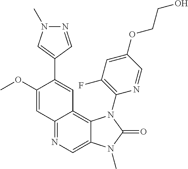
C12=NC=C3C(=C1C=C(C1=CN(C)N=C1)C(OC)=C2)N(C1=C(F)C=C(OCCO)C=N1)C(=O)N3C
